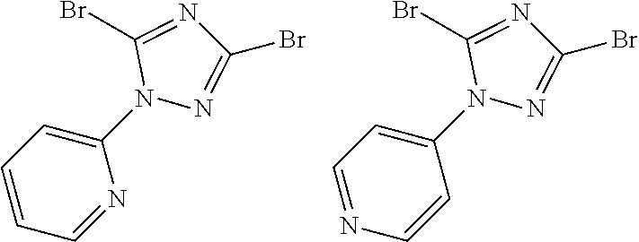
C1=C(N2N=C(Br)N=C2Br)N=CC=C1.C1=C(N2N=C(Br)N=C2Br)C=CN=C1
